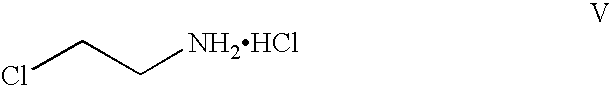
ClCC[NH2HCl]
